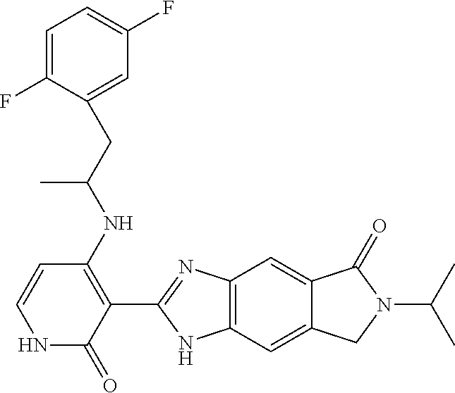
C1(=O)NC=CC(NC(CC2=CC(F)=CC=C2F)C)=C1C1=NC2=C(N1)C=C1C(=C2)C(=O)N(C(C)C)C1
